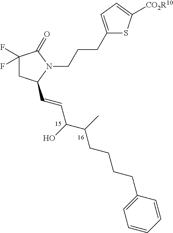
C1(F)(F)CC(C=CC(C(C)CCCCC2=CC=CC=C2)O)N(CCCC2=CC=C([CO2R10])S2)C1=O
